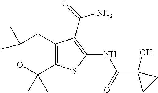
C1(C)(C)OC(C)(C)C2=C(C1)C(C(N)=O)=C(NC(C1(O)CC1)=O)S2
